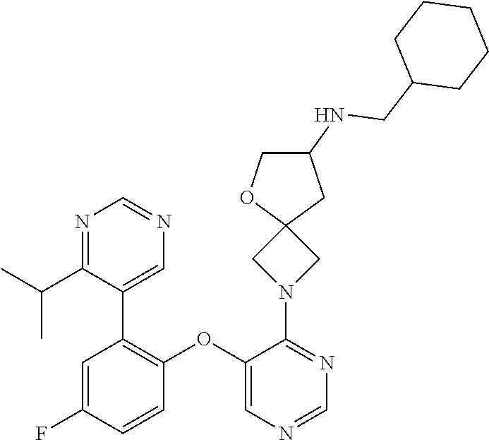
C1=C(F)C=CC(OC2=CN=CN=C2N2CC3(C2)CC(NCC2CCCCC2)CO3)=C1C1=CN=CN=C1C(C)C
